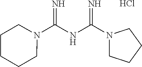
Cl.N1(C(NC(=N)N2CCCC2)=N)CCCCC1
